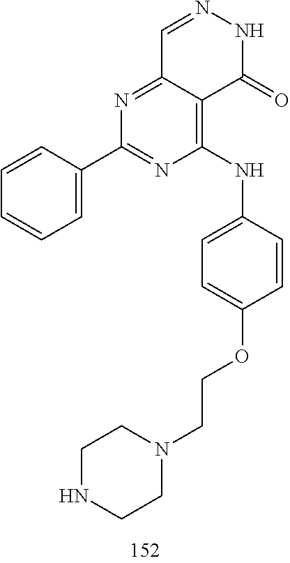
C1=NNC(=O)C2=C(NC3=CC=C(OCCN4CCNCC4)C=C3)N=C(C3=CC=CC=C3)N=C12
